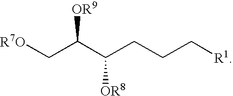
[R7O]CC(C(CCC[R1])[OR8])[OR9]
